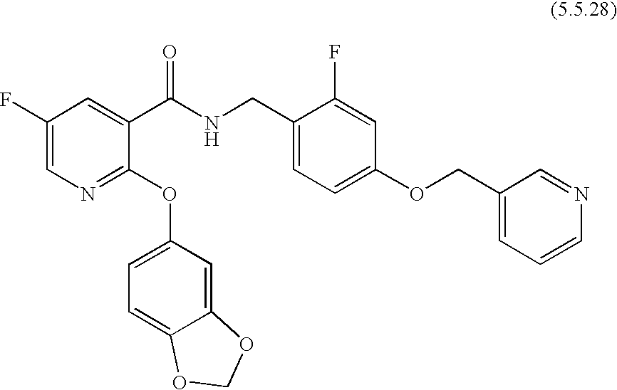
C1(OC2=CC=C3C(=C2)OCO3)=NC=C(F)C=C1C(NCC1=CC=C(OCC2=CC=CN=C2)C=C1F)=O
